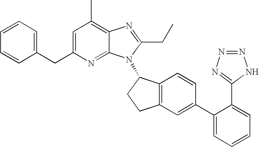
C1=C(CC2=CC=CC=C2)N=C2C(=C1C)N=C(CC)N2C1C2=C(CC1)C=C(C1=CC=CC=C1C1=NN=NN1)C=C2
